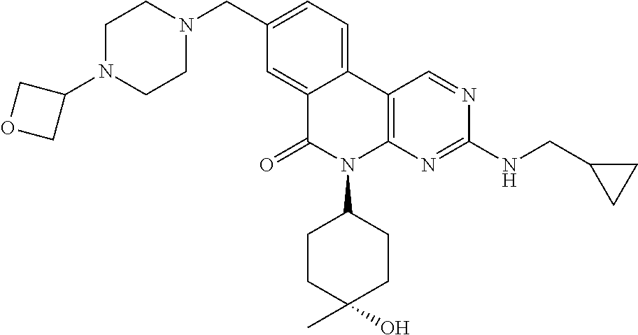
C1(CN2CCN(C3COC3)CC2)=CC=C2C(=C1)C(=O)N(C1CCC(O)(C)CC1)C1=C2C=NC(NCC2CC2)=N1
